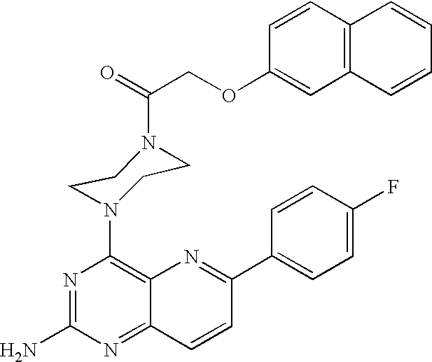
C1=C(F)C=CC(C2=NC3=C(N4CCN(C(=O)COC5=CC6=C(C=C5)C=CC=C6)CC4)N=C(N)N=C3C=C2)=C1
